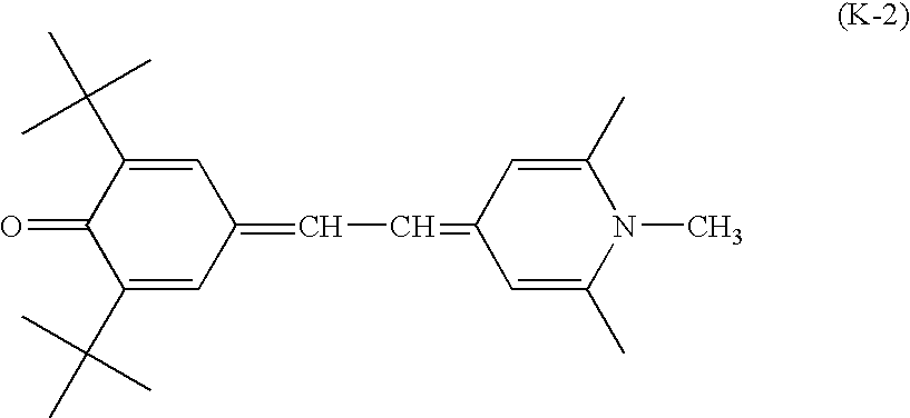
C1(C(C)(C)C)=CC(=CC=C2C=C(C)N(C)C(C)=C2)C=C(C(C)(C)C)C1=O
